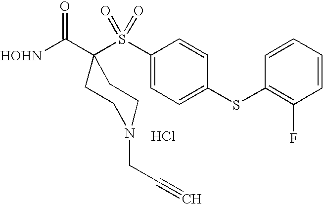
[HOHN]C(=O)C1(S(C2=CC=C(SC3=C(F)C=CC=C3)C=C2)(=O)=O)CCN(CC#C)CC1.Cl
